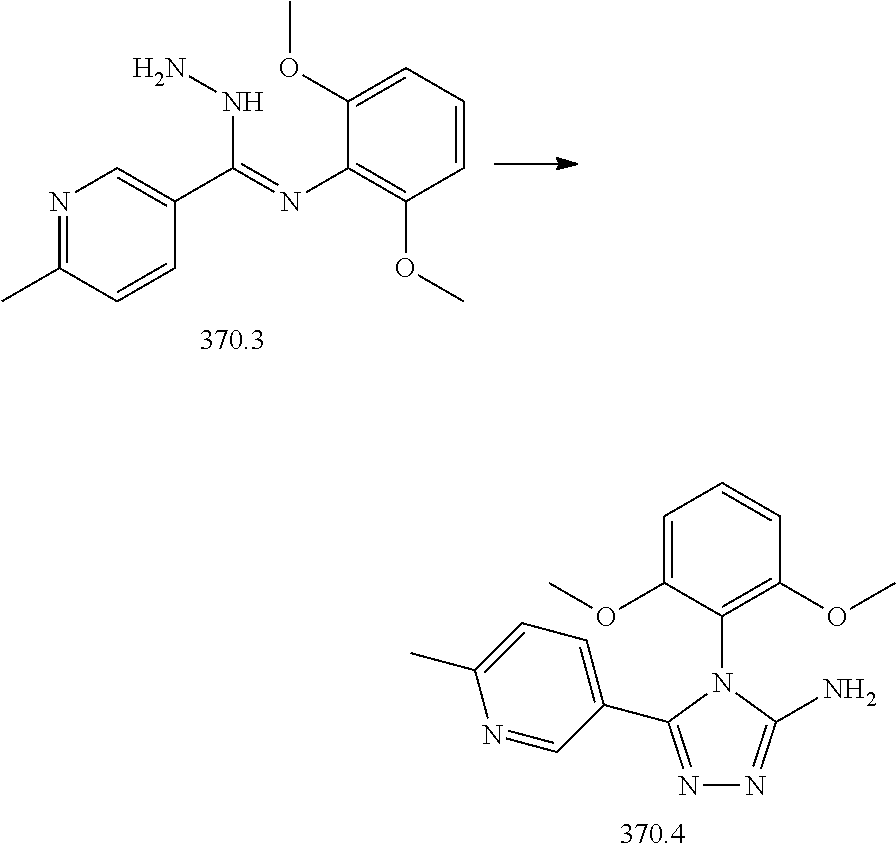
N1=C(C)C=CC(C(=NC2=C(OC)C=CC=C2OC)NN)=C1.N1=C(C2=CC=C(C)N=C2)N(C2=C(OC)C=CC=C2OC)C(N)=N1
